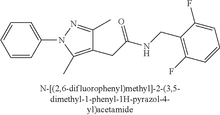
C1=CC(F)=C(CNC(=O)CC2=C(C)N(C3=CC=CC=C3)N=C2C)C(F)=C1
